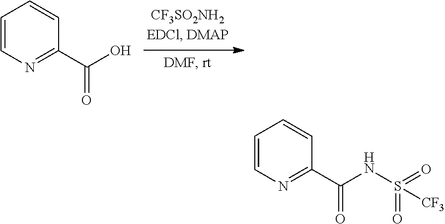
C1=CN=C(C(O)=O)C=C1.C1=CN=C(C(NS([CF3])(=O)=O)=O)C=C1
